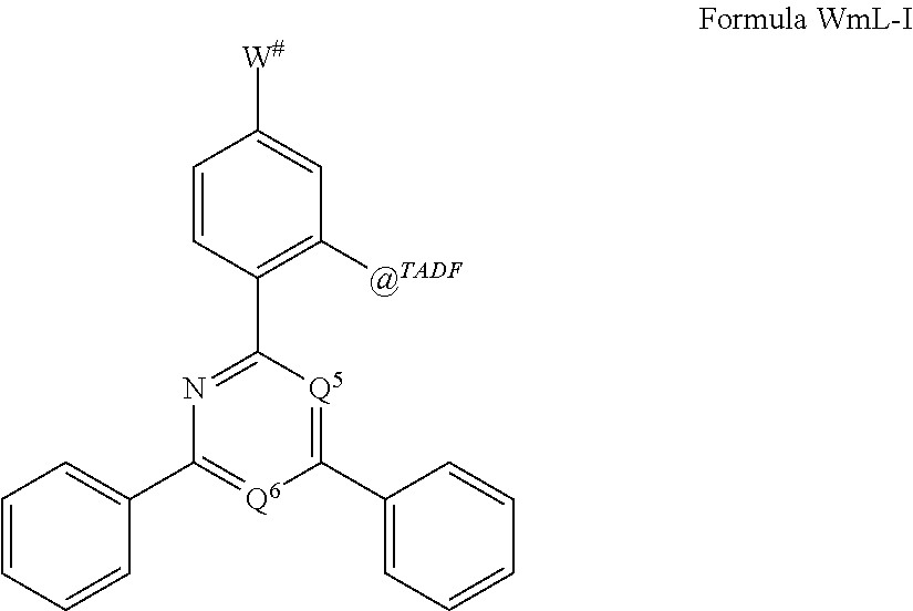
C1=CC(C2=NC(C3=CC=CC=C3)=[Q6]C(C3=CC=CC=C3)=[Q5]2)=C([@TADF])C=C1[W#]
